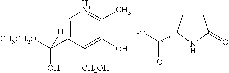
C1=C(C([CH3CH2O])(O)[H])C([CH2OH])=C(O)C(C)=[HN+]1.C1CC(C([-O])=O)NC1=O
